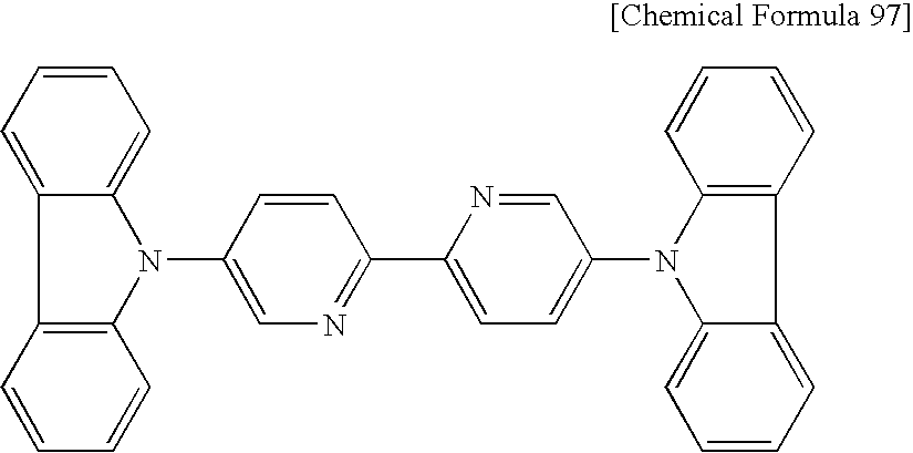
C1=CC=C2C(=C1)N(C1=CN=C(C3=CC=C(N4C5=CC=CC=C5C5=C4C=CC=C5)C=N3)C=C1)C1=C2C=CC=C1
